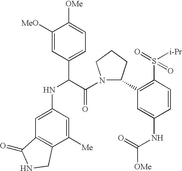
C1([MeO])=CC(C(C(=O)N2C(C3=C(S(=O)([i-Pr])=O)C=CC(NC([OMe])=O)=C3)CCC2)NC2=CC3=C(C([Me])=C2)CNC3=O)=CC=C1[OMe]
